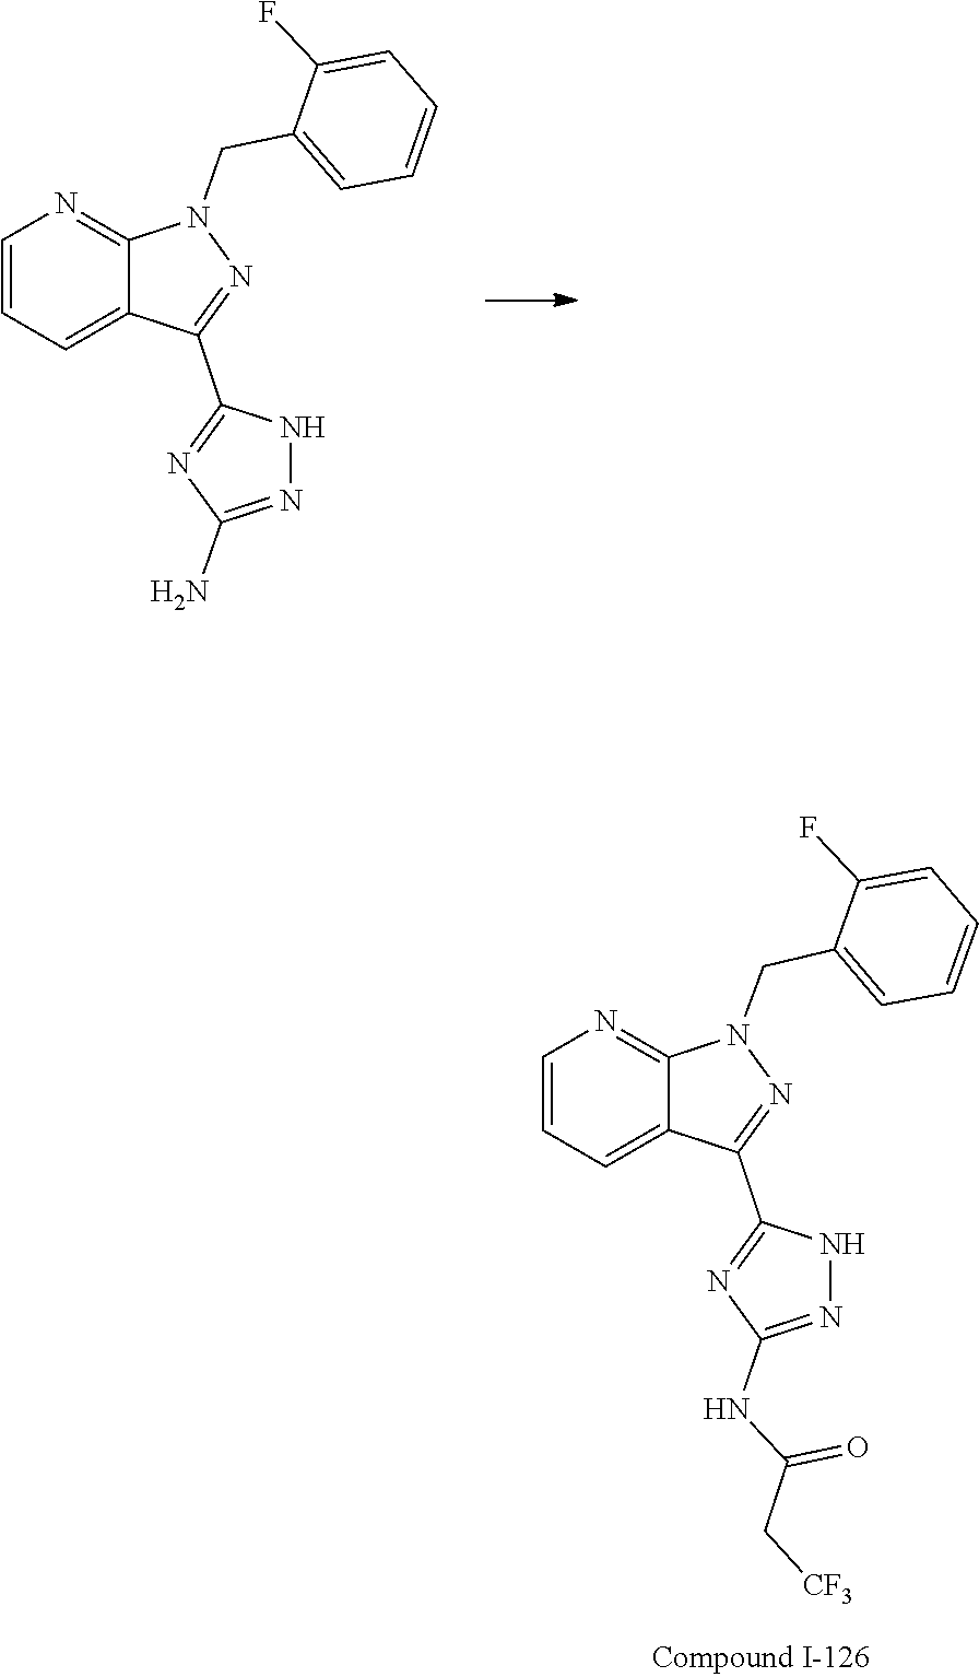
C1(CN2N=C(C3=NC(N)=NN3)C3=CC=CN=C23)=CC=CC=C1F.C1(F)=CC=CC=C1CN1N=C(C2=NC(NC(C[CF3])=O)=NN2)C2=CC=CN=C12
